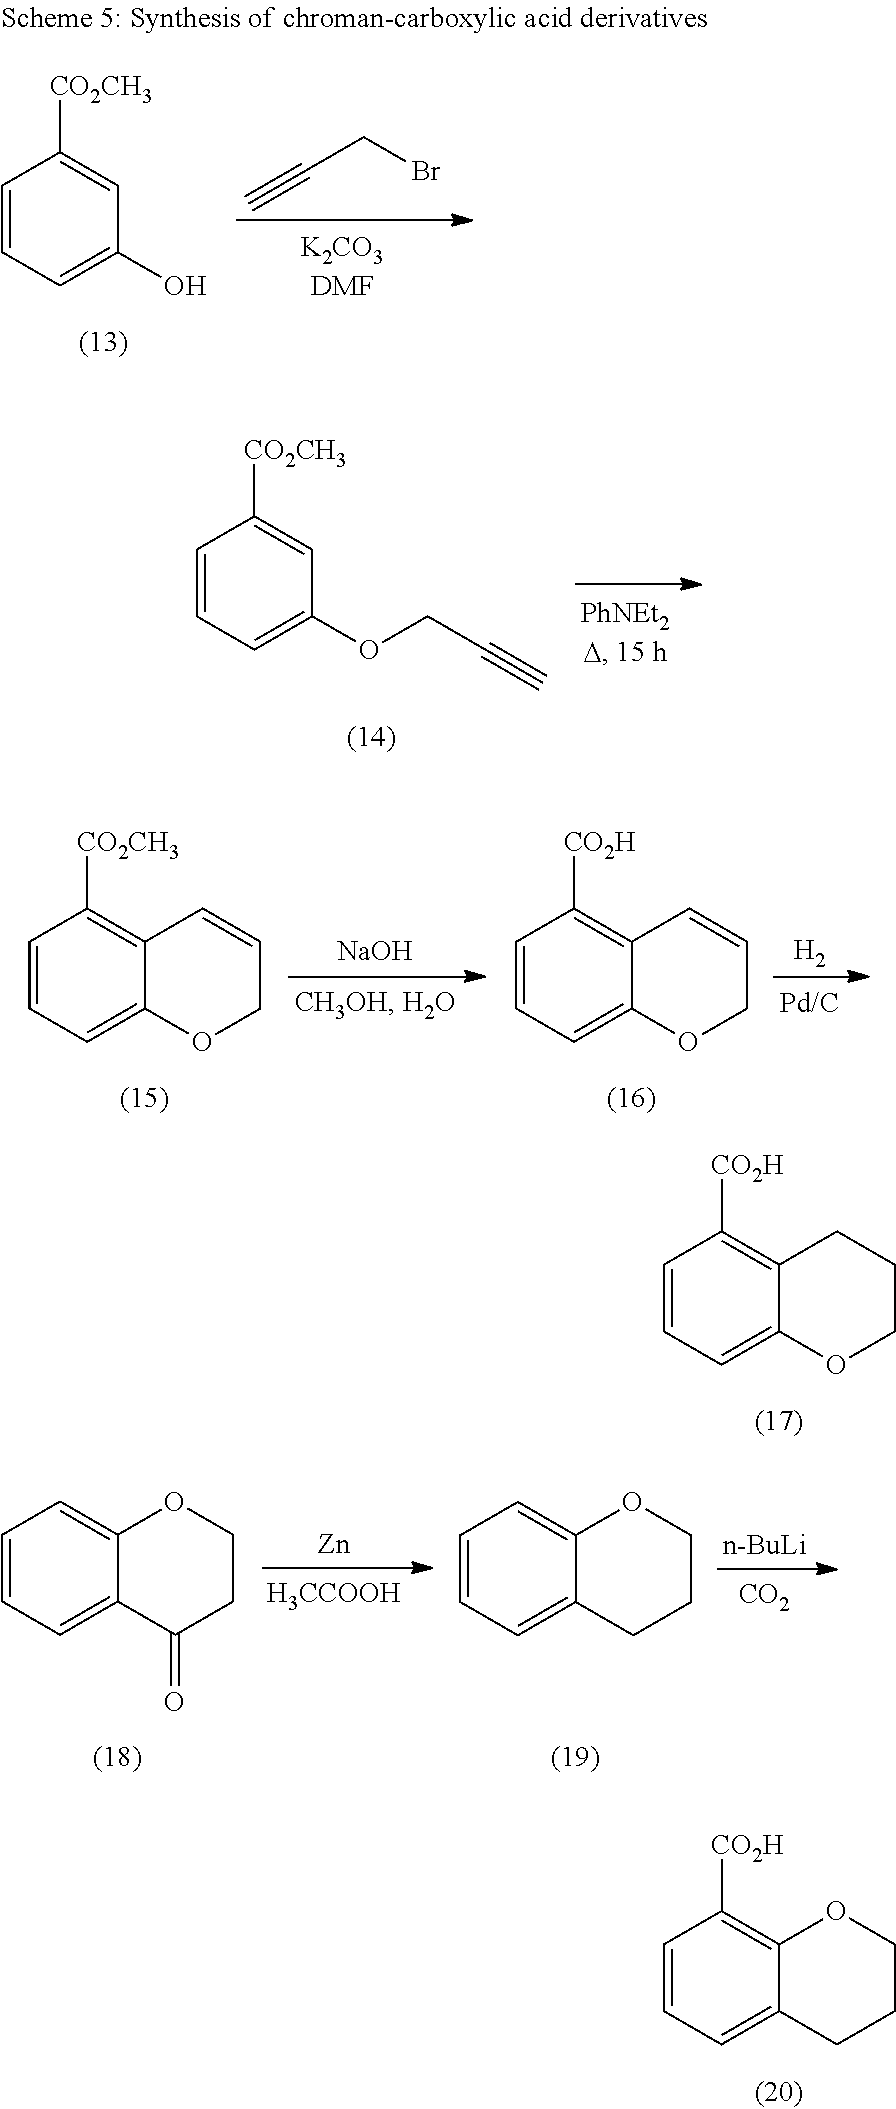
C1=CC=C(O)C=C1[CO2CH3].C(CBr)#C.C1=CC=C(OCC#C)C=C1[CO2CH3].[NaOH].[H2].[Pd/C].C1=CC=C2C(=C1[CO2CH3])C=CCO2.C1=CC=C2C(=C1[CO2H])C=CCO2.C1=CC=C2C(=C1[CO2H])CCCO2.C1=CC=C2C(=C1)OCCC2=O.[Zn].[H3CCOOH].[n-BuLi].[CO2].C1=CC=C2C(=C1)OCCC2.C1=CC=C2C(=C1[CO2H])OCCC2
